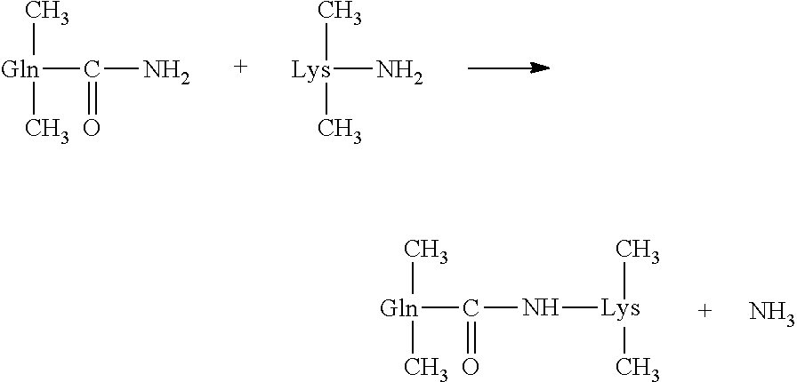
C[Gln](C)C(N)=O.C[Lys](C)N.C[Gln](C)C(N[Lys](C)C)=O.N
